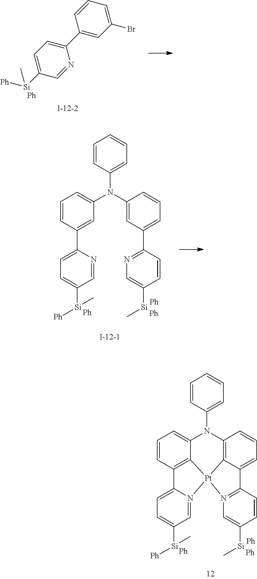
C1=C(Br)C=C(C2=CC=C([Si]([Ph])C)C=N2)C=C1.[Ph].C1=CC(N(C2=CC=CC(C3=CC=C([Si]([Ph])C)C=N3)=C2)C2=CC(C3=NC=C([Si]C)C=C3)=CC=C2)=CC=C1.[Ph].[Ph].[Ph].C1=CC(N2C3=CC=CC4=C3[Pt]3(C5=C2C=CC=C5C2=N3C=C([Si]C)C=C2)N2=CC([Si]([Ph])C)=CC=C42)=CC=C1.[Ph].[Ph].[Ph]
